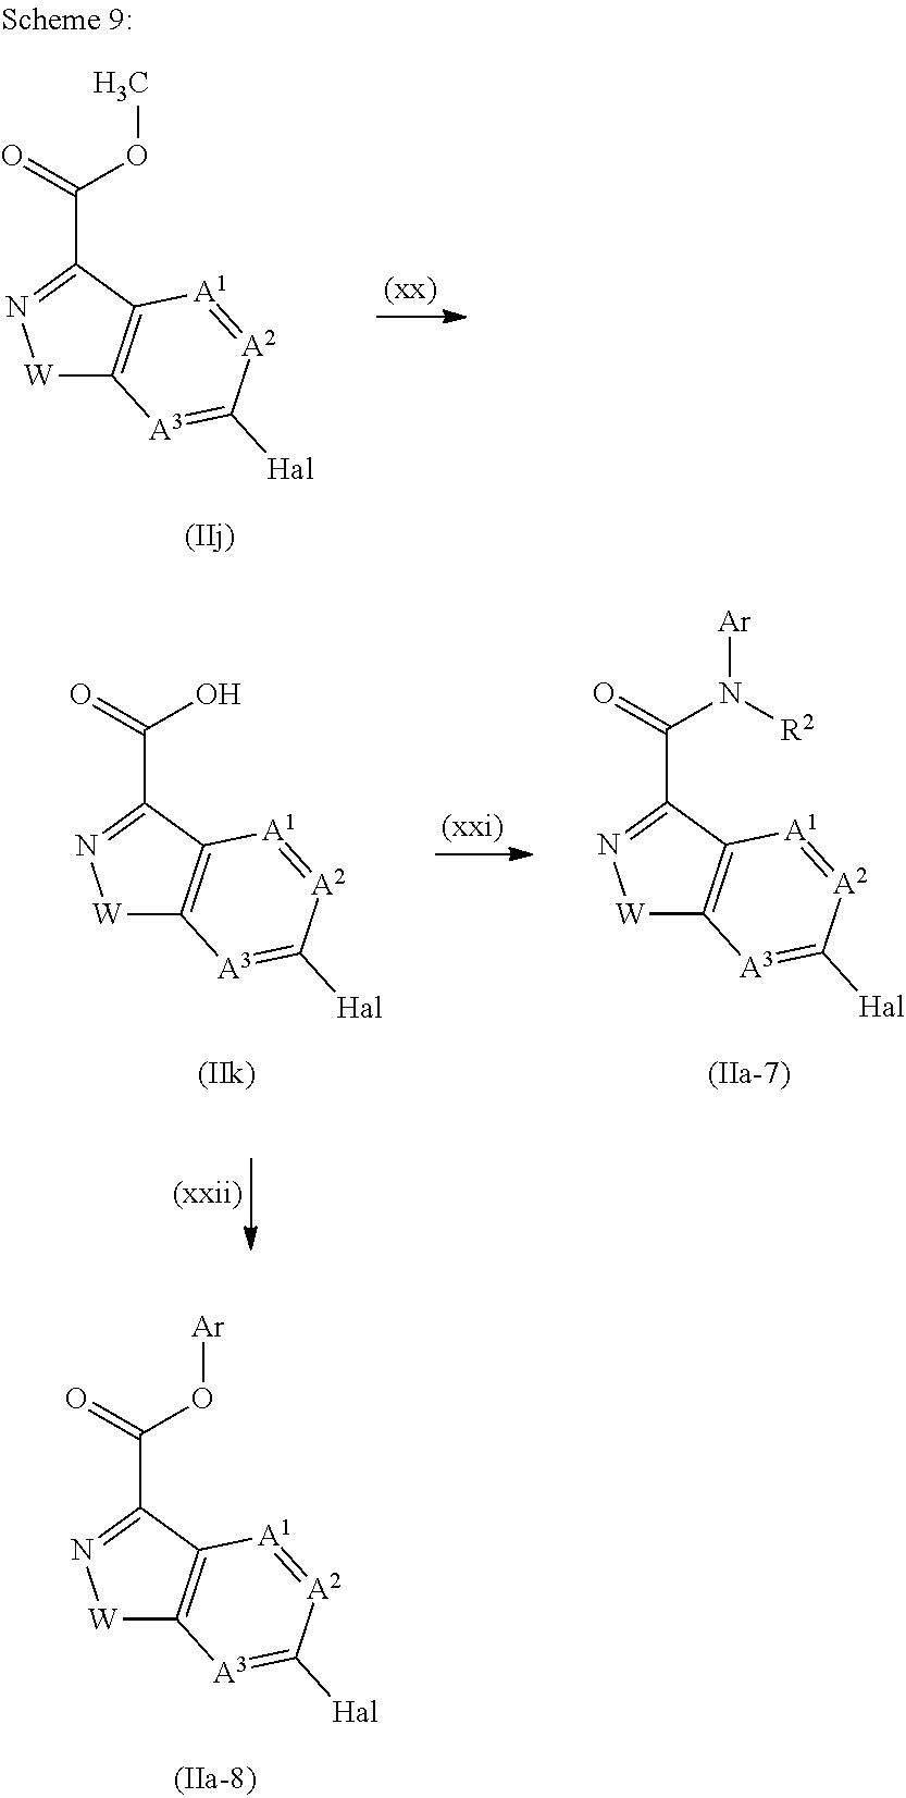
[W]1C2=C(C(C(O[Ar])=O)=N1)[A1]=[A2]C([Hal])=[A3]2.[W]1C2=C(C(C(OC)=O)=N1)[A1]=[A2]C([Hal])=[A3]2.[W]1C2=C(C(C(O)=O)=N1)[A1]=[A2]C([Hal])=[A3]2.[W]1C2=C(C(C(N([R2])[Ar])=O)=N1)[A1]=[A2]C([Hal])=[A3]2
